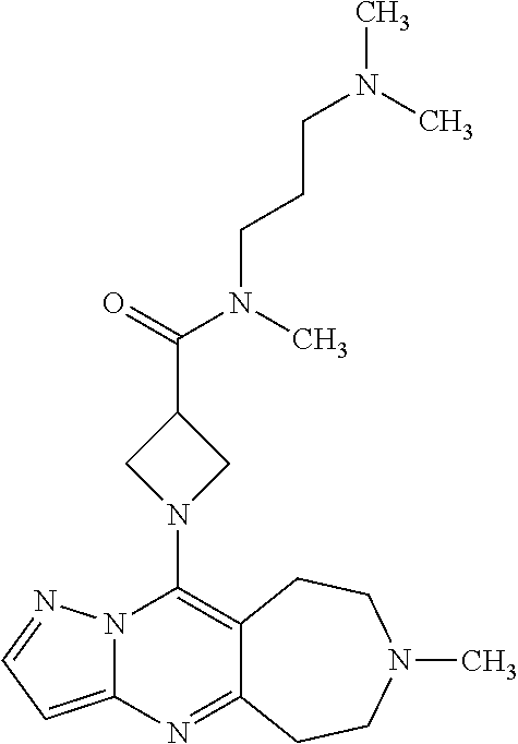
N12C(=CC=N1)N=C1C(=C2N2CC(C(=O)N(C)CCCN(C)C)C2)CCN(C)CC1
